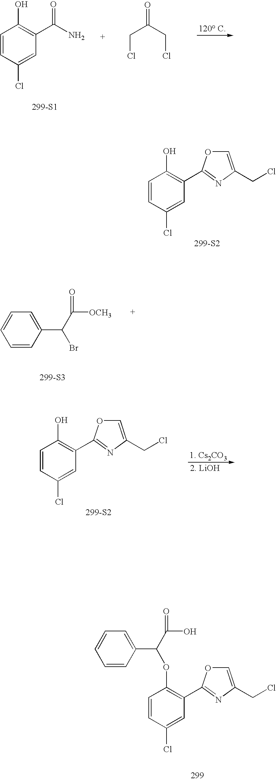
C1=CC(Cl)=CC(C(N)=O)=C1O.[299-S1].C(CCl)(CCl)=O.C1=CC(Cl)=CC(C2=NC(CCl)=CO2)=C1O.[299-S2].C1=CC(C(C(=O)[OCH3])Br)=CC=C1.[299-S3].C1=CC(Cl)=CC(C2=NC(CCl)=CO2)=C1O.[299-S2].C1=CC(C(C(=O)O)OC2=C(C3=NC(CCl)=CO3)C=C(Cl)C=C2)=CC=C1
